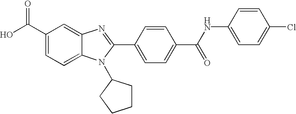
C1(C(O)=O)=CC=C2C(=C1)N=C(C1=CC=C(C(=O)NC3=CC=C(Cl)C=C3)C=C1)N2C1CCCC1
